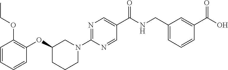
C1=CC=CC(OC2CCCN(C3=NC=C(C(NCC4=CC=CC(C(O)=O)=C4)=O)C=N3)C2)=C1OCC
